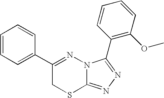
C1=CC=CC(C2=NN3C(=NN=C3C3=C(OC)C=CC=C3)SC2)=C1
